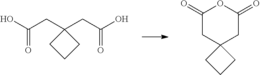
OC(CC1(CC(O)=O)CCC1)=O.C1(=O)CC2(CC(=O)O1)CCC2
